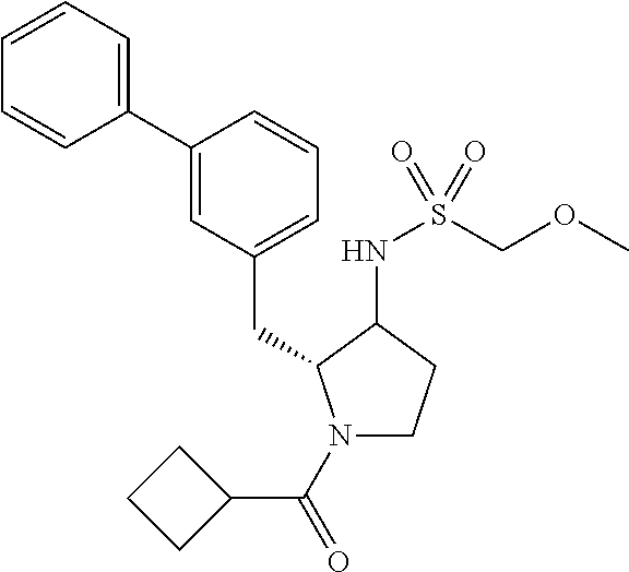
C(C1N(C(C2CCC2)=O)CCC1NS(COC)(=O)=O)C1=CC=CC(C2=CC=CC=C2)=C1
